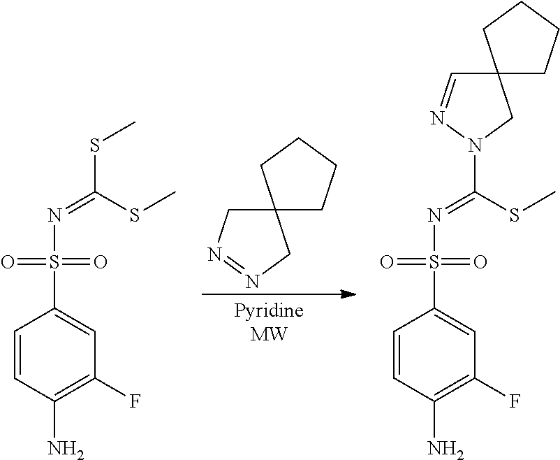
C1=CC(N)=C(F)C=C1S(N=C(SC)SC)(=O)=O.C12(CN=NC1)CCCC2.C1=CC(N)=C(F)C=C1S(N=C(SC)N1N=CC2(C1)CCCC2)(=O)=O
